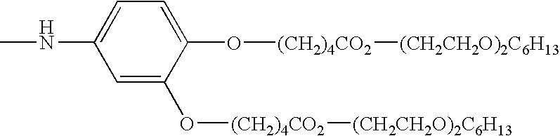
C1=C(NC)C=C(O[(CH2)4CO2][(CH2CH2O)2C6H13])C(O[(CH2)4CO2][(CH2CH2O)2C6H13])=C1
